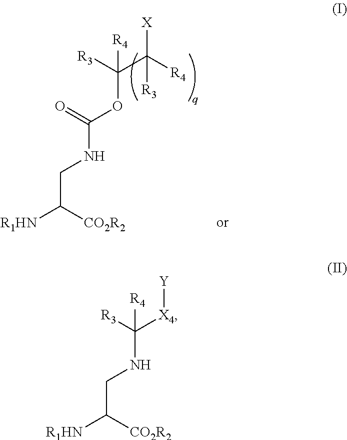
[R1HN]C(CNC([X4][Y])([R3])[R4])[CO2R2].[R1HN]C(CNC(OC(C([X])([R4])[R3])([R3])[R4])=O)[CO2R2]
